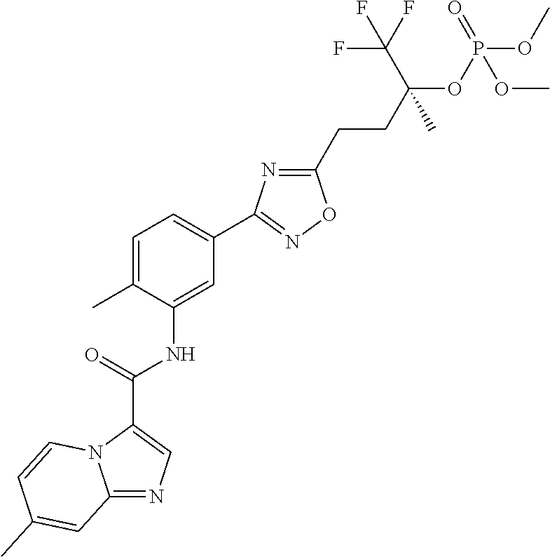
C1(C(NC2=CC(C3=NOC(CCC(C(F)(F)F)(OP(=O)(OC)OC)C)=N3)=CC=C2C)=O)=CN=C2N1C=CC(C)=C2
